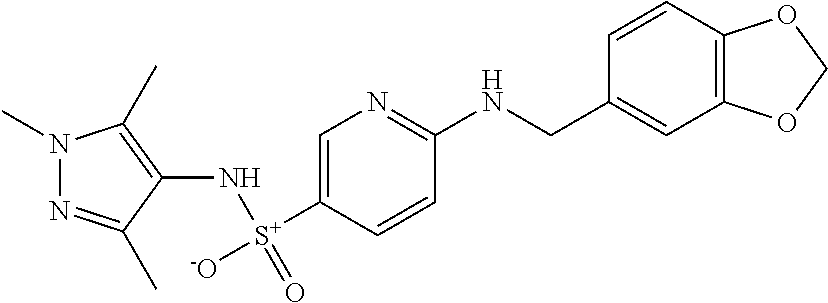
N1=C(C)C(N[S+](=O)([-O])C2=CN=C(NCC3=CC4=C(C=C3)OCO4)C=C2)=C(C)N1C
